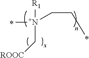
C[N+]([R1])(C[ROOC])CCC
